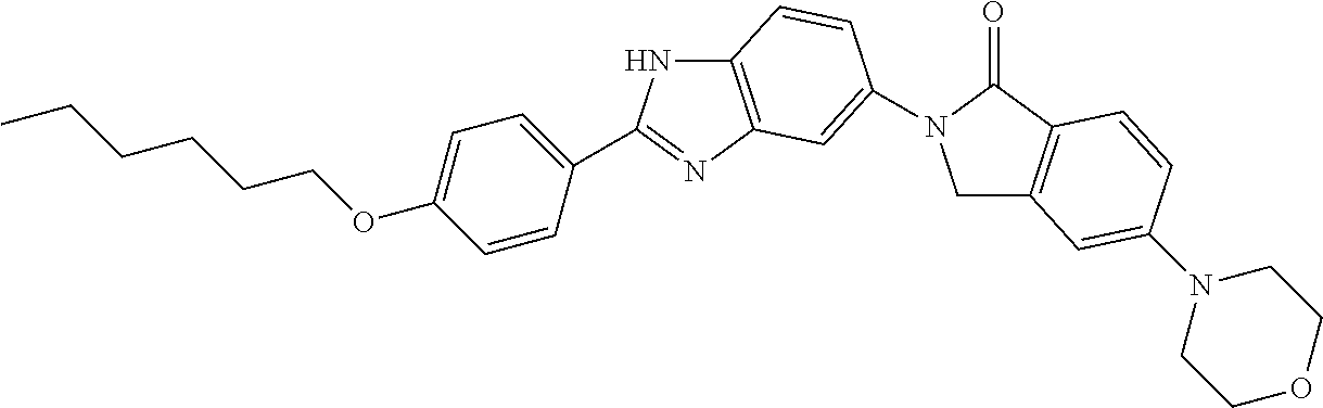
C1C2=C(C(=O)N1C1=CC3=C(NC(C4=CC=C(OCCCCCC)C=C4)=N3)C=C1)C=CC(N1CCOCC1)=C2
